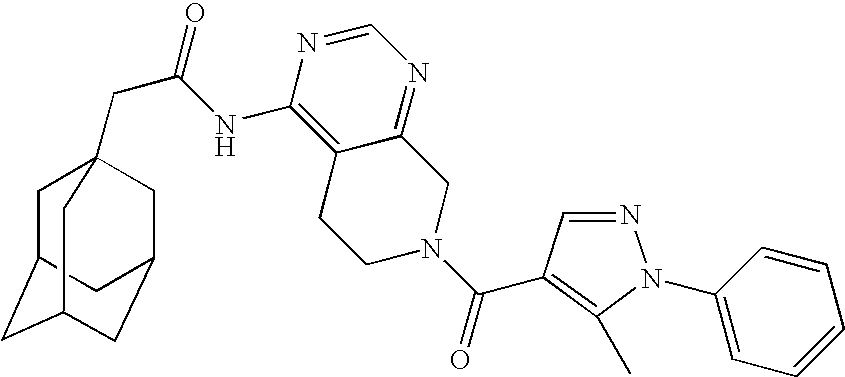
C1C2CC3CC(CC1(CC(=O)NC1=C4C(=NC=N1)CN(C(=O)C1=C(C)N(C5=CC=CC=C5)N=C1)CC4)C3)C2
